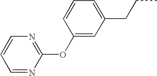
C1(OC2=NC=CC=N2)=CC(CCC)=CC=C1
